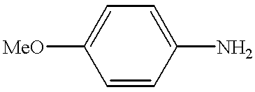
[MeO]C1=CC=C(N)C=C1
